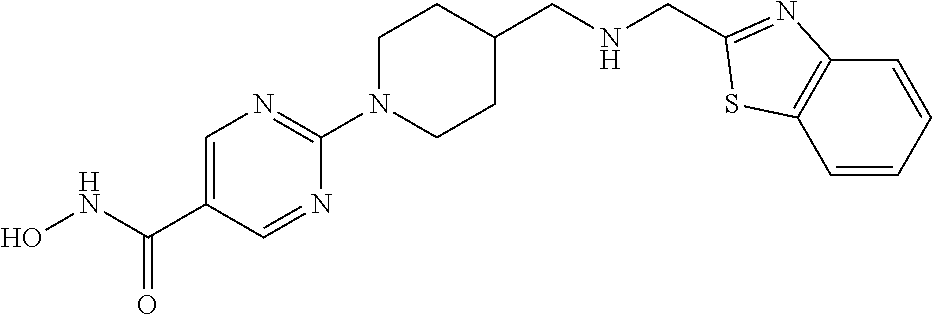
N1=CC(C(NO)=O)=CN=C1N1CCC(CNCC2=NC3=C(C=CC=C3)S2)CC1
